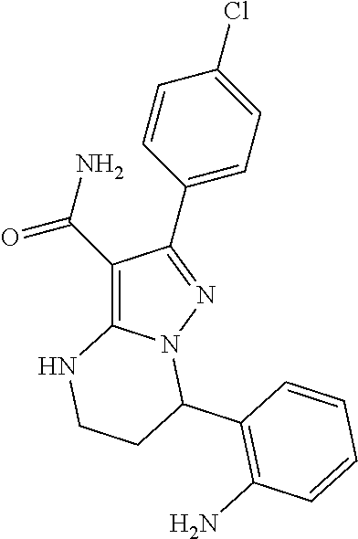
C1(C(N)=O)=C2N(N=C1C1=CC=C(Cl)C=C1)C(C1=C(N)C=CC=C1)CCN2
